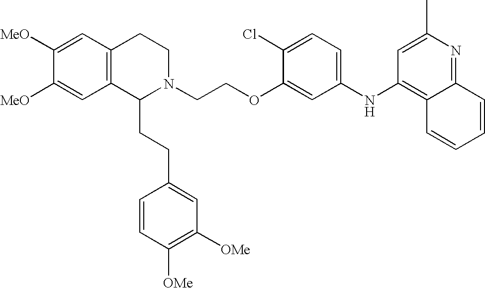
C1=C([MeO])C([MeO])=CC2=C1CCN(CCOC1=CC(NC3=C4C(=NC(C)=C3)C=CC=C4)=CC=C1Cl)C2CCC1=CC([OMe])=C([OMe])C=C1
